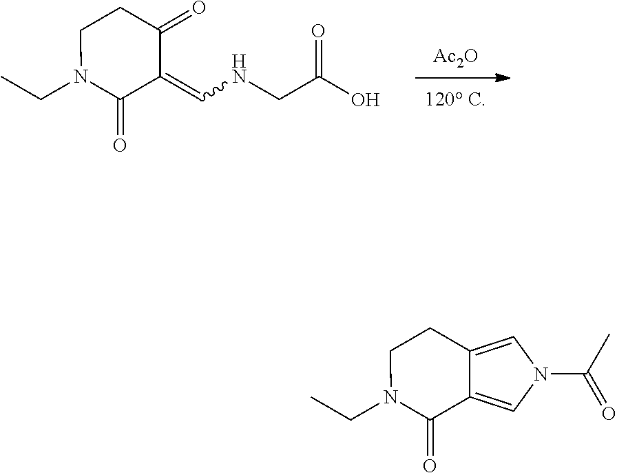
[Ac2O].C1(=CNCC(O)=O)C(=O)N(CC)CCC1=O.C12=CN(C(C)=O)C=C1CCN(CC)C2=O
